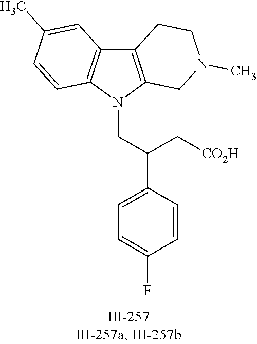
N1(CC(C2=CC=C(F)C=C2)C[CO2H])C2=C(C3=C1C=CC(C)=C3)CCN(C)C2
